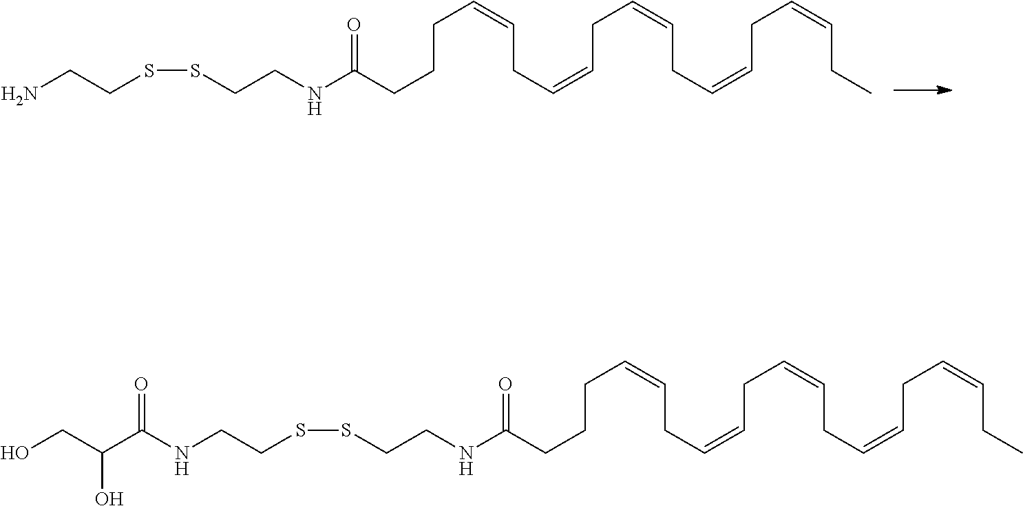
C(C=CCC=CCC=CCC=CCC=CCC)CCC(=O)NCCSSCCN.C(C=CCC=CCC=CCC=CCC=CCC)CCC(=O)NCCSSCCNC(=O)C(CO)O
